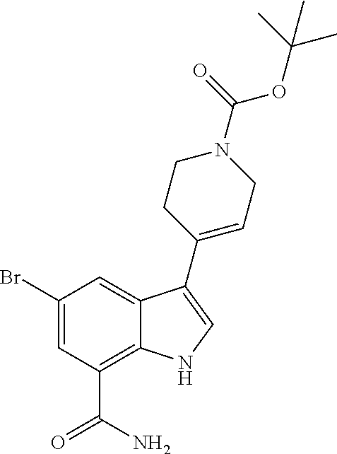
C1=C(Br)C=C2C(=C1C(N)=O)NC=C2C1=CCN(C(OC(C)(C)C)=O)CC1
